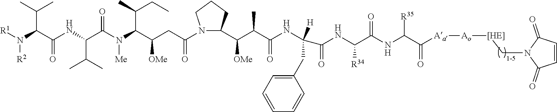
C1=CC(=O)N(C[[HE]][Ao][Aa]C(C(NC(C(NC(=O)C(NC(C(C([OMe])C2N(C(CC(C(N(C(C(NC(C(C(C)C)N([R2])[R1])=O)C(C)C)=O)[Me])C(C)CC)[OMe])=O)CCC2)C)=O)([H])CC2=CC=CC=C2)[R34])=O)[R35])=O)C1=O
